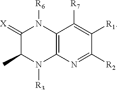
C12=C(N=C([R2])C([R1])=C1[R7])N([R3])C(C)C(=[X])N2[R6]
